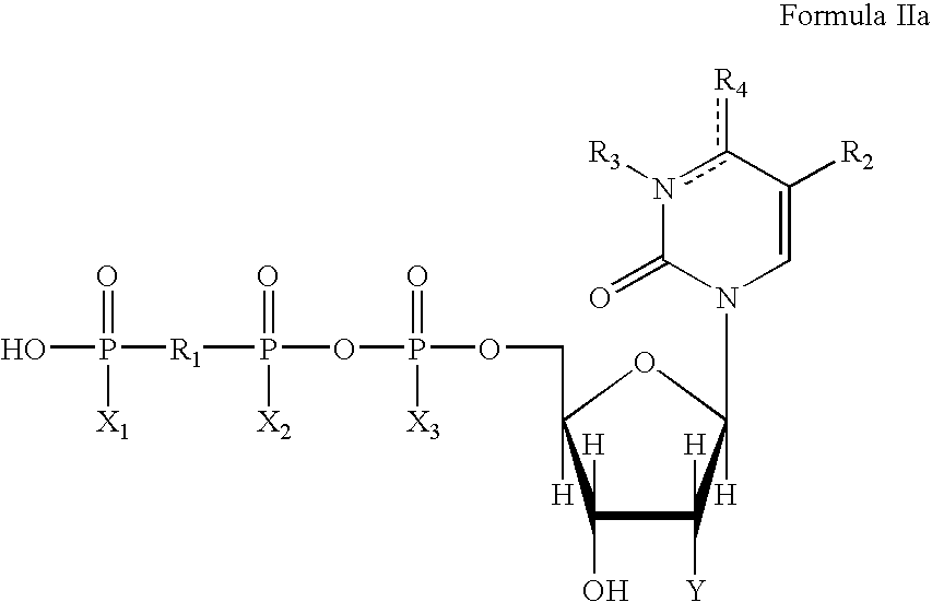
C1([H])(O)C([H])([Y])C(N2C=C([R2])c([R4])n([R3])C2=O)([H])OC1([H])COP(OP([R1]P(O)(=O)[X1])(=O)[X2])(=O)[X3]
